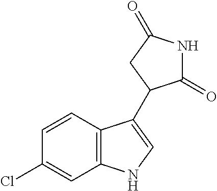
C12=C(C=CC(Cl)=C1)C(C1C(=O)NC(=O)C1)=CN2
